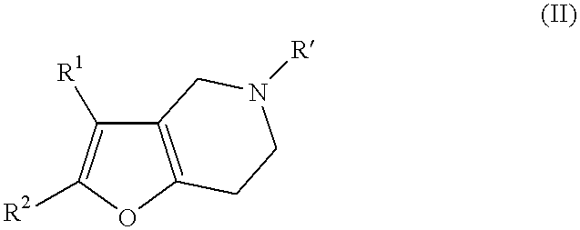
C1([R2])=C([R1])C2=C(O1)CCN([R])C2
